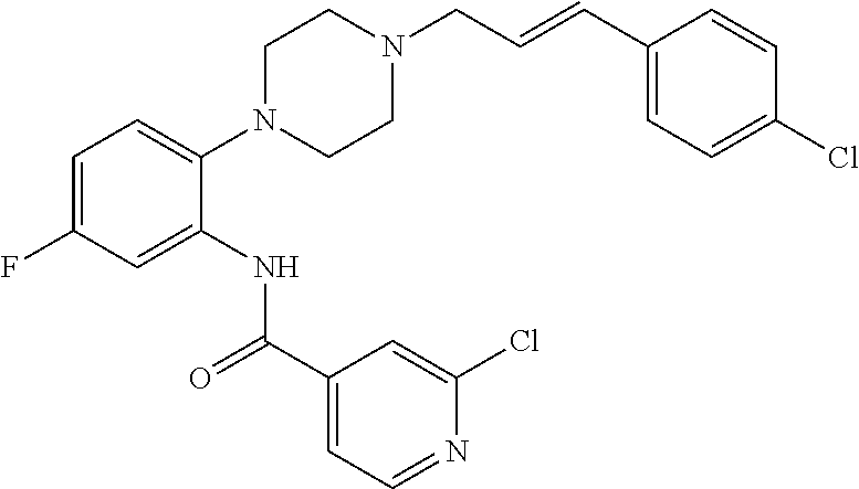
C1=C(F)C=C(NC(C2=CC=NC(Cl)=C2)=O)C(N2CCN(CC=CC3=CC=C(Cl)C=C3)CC2)=C1
